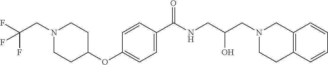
C1=CC(C(NCC(CN2CC3=C(CC2)C=CC=C3)O)=O)=CC=C1OC1CCN(CC(F)(F)F)CC1
